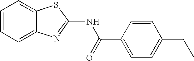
C1=CC=C2C(=C1)SC(NC(=O)C1=CC=C(CC)C=C1)=N2
